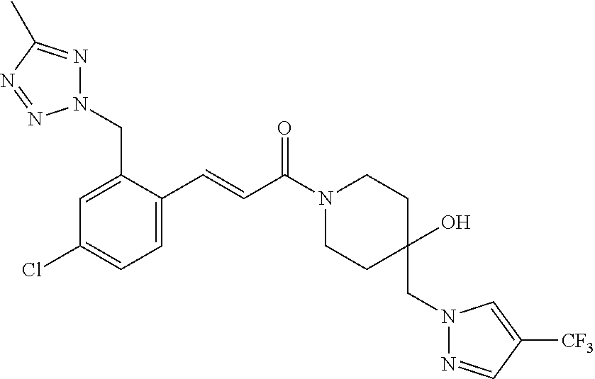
N1(CC2=CC(Cl)=CC=C2C=CC(N2CCC(CN3N=CC([CF3])=C3)(O)CC2)=O)N=C(C)N=N1
